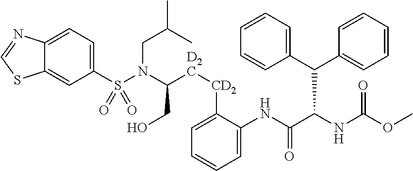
C1(S(N(C(CO)[D2C][CD2]C2=CC=CC=C2NC(C(NC(OC)=O)C(C2=CC=CC=C2)C2=CC=CC=C2)=O)CC(C)C)(=O)=O)=CC=C2C(=C1)SC=N2
